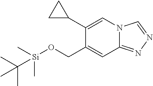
C1(C2=CN3C(=NN=C3)C=C2CO[Si](C(C)(C)C)(C)C)CC1
